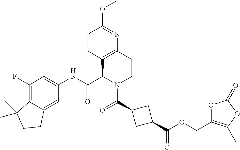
C1(F)=C2C(=CC(NC(C3N(C(=O)C4CC(C(OCC5=C(C)OC(=O)O5)=O)C4)CCC4=C3C=CC(OC)=N4)=O)=C1)CCC2(C)C
